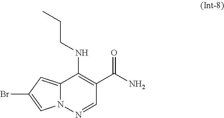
N12C(=CC(Br)=C1)C(NCCC)=C(C(N)=O)C=N2
